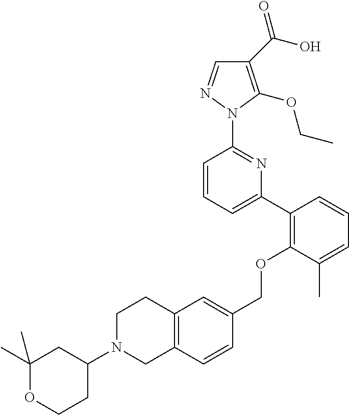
C1(C(O)=O)=C(OCC)N(C2=NC(C3=C(OCC4=CC5=C(C=C4)CN(C4CC(C)(C)OCC4)CC5)C(C)=CC=C3)=CC=C2)N=C1
